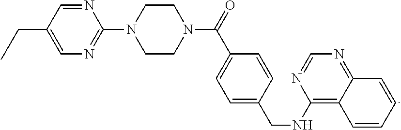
N1=CC(CC)=CN=C1N1CCN(C(=O)C2=CC=C(CNC3=C4C(=NC=N3)C=CC=C4)C=C2)CC1
